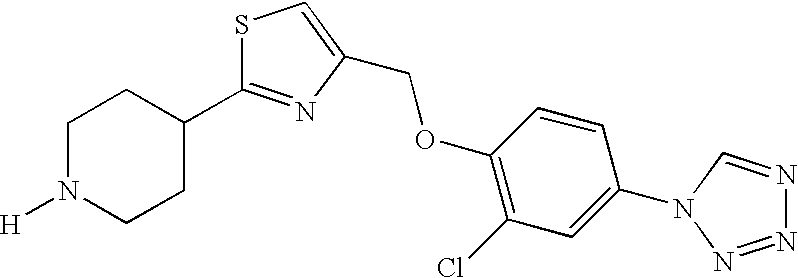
S1C(C2CCN([H])CC2)=NC(COC2=C(Cl)C=C(N3C=NN=N3)C=C2)=C1
